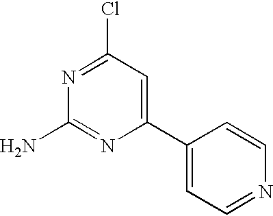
N1=C(Cl)C=C(C2=CC=NC=C2)N=C1N
